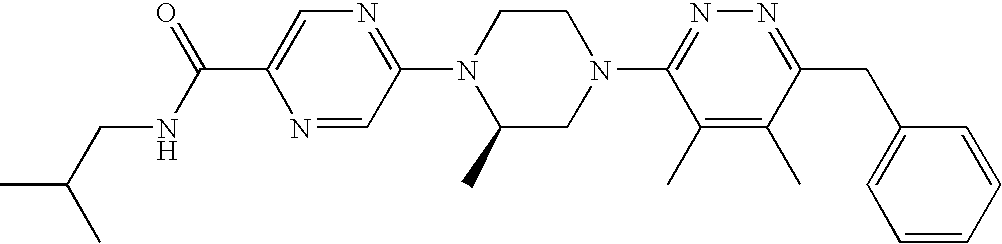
N1=CC(N2C(C)CN(C3=NN=C(CC4=CC=CC=C4)C(C)=C3C)CC2)=NC=C1C(=O)NCC(C)C
